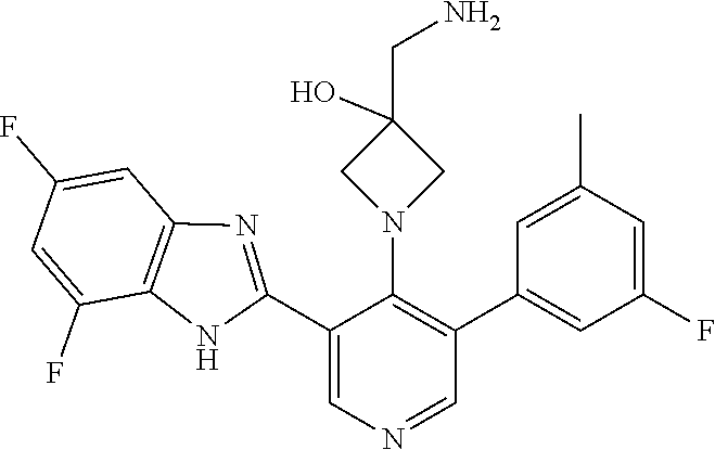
C1(C2=NC3=C(N2)C(F)=CC(F)=C3)=CN=CC(C2=CC(F)=CC(C)=C2)=C1N1CC(CN)(O)C1
